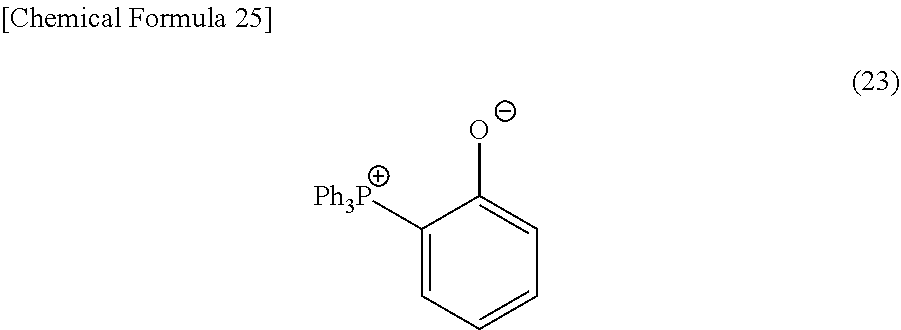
C1([Ph3P])=CC=CC=C1[O-]
